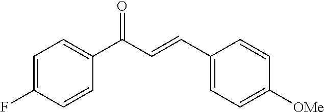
C1=C(F)C=CC(C(C=CC2=CC=C([OMe])C=C2)=O)=C1
